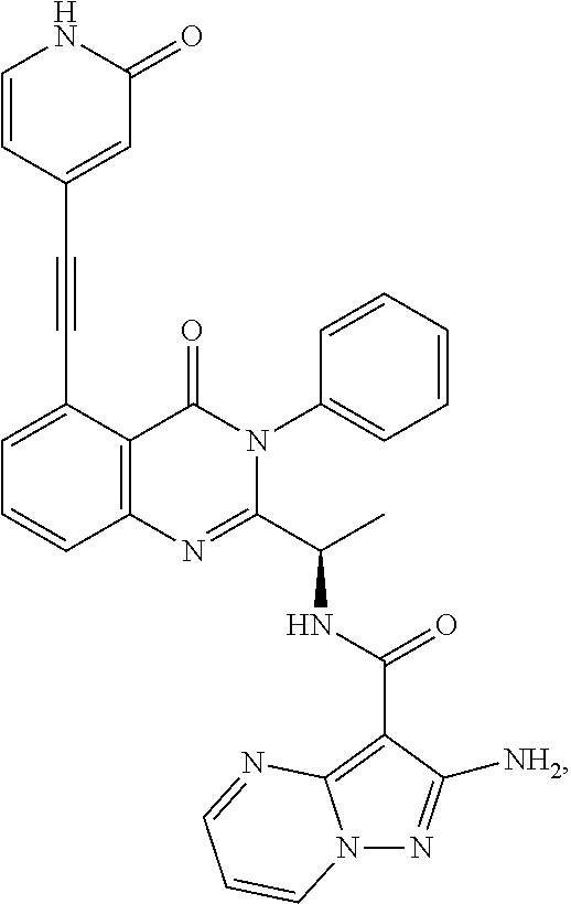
C(#CC1=CC=CC2=C1C(=O)N(C1=CC=CC=C1)C(C(C)NC(C1=C3N(N=C1[NH2])C=CC=N3)=O)=N2)C1=CC(=O)NC=C1
